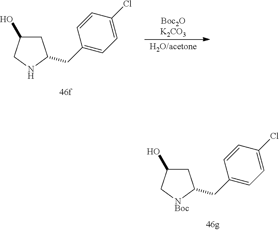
C1C(O)CNC1CC1=CC=C(Cl)C=C1.[H2O/acetone].C1C(O)C[NBoc]C1CC1=CC=C(Cl)C=C1
